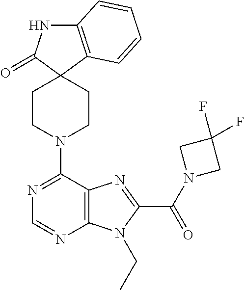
C12=C(C=CC=C1)C1(C(=O)N2)CCN(C2=NC=NC3=C2N=C(C(=O)N2CC(F)(F)C2)N3CC)CC1
